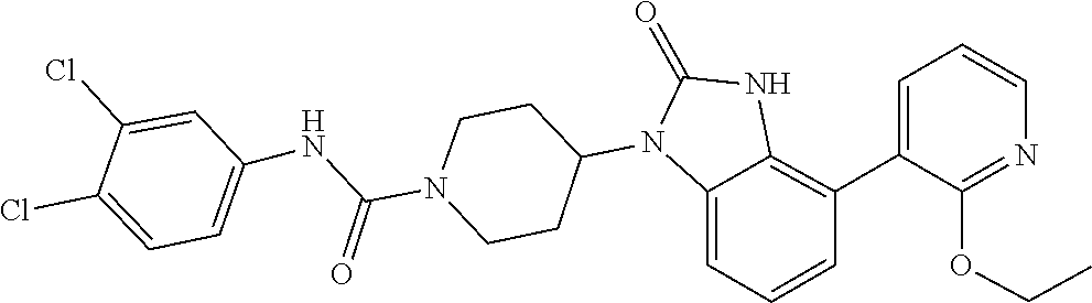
CCOC1=NC=CC=C1C1=C2NC(=O)N(C3CCN(C(NC4=CC=C(Cl)C(Cl)=C4)=O)CC3)C2=CC=C1
